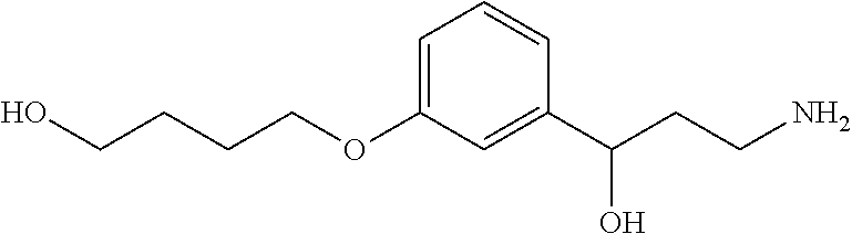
C(COC1=CC=CC(C(CCN)O)=C1)CCO
